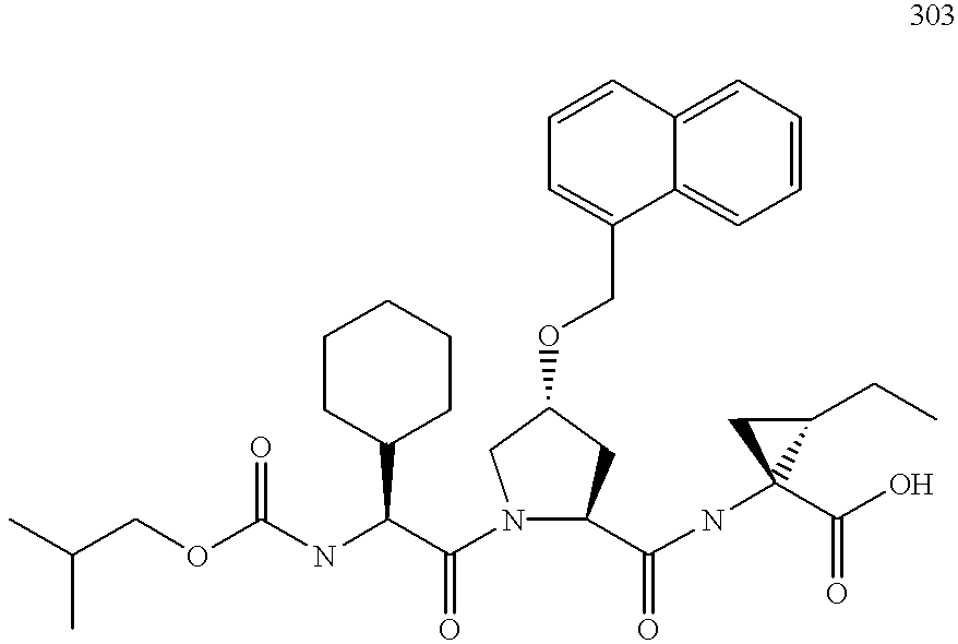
C(COC(NC(C(N1C(C(NC2(C(O)=O)C(CC)C2)=O)CC(OCC2=CC=CC3=CC=CC=C23)C1)=O)C1CCCCC1)=O)(C)C
